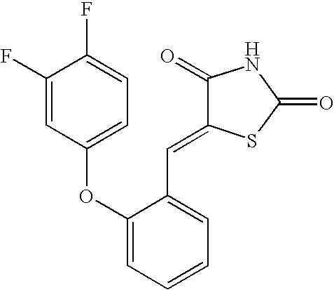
C1(F)=CC(OC2=CC=CC=C2C=C2C(=O)NC(=O)S2)=CC=C1F
